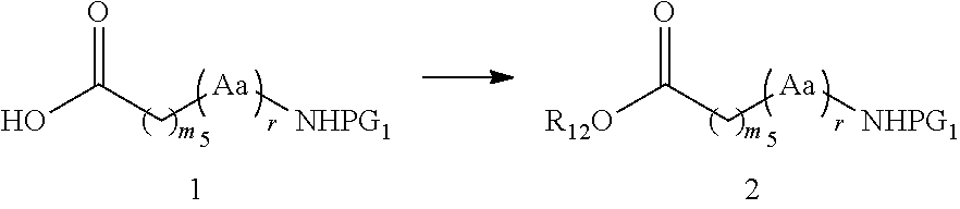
C(C([R12O])=O)[Aa][NHPG1].C(C(O)=O)[Aa][NHPG1]
